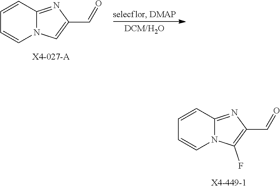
C1=CC2=NC(C=O)=CN2C=C1.C1=CC2=NC(C=O)=C(F)N2C=C1
